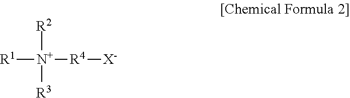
[R2][N+]([R3])([R4][X-])[R1]
